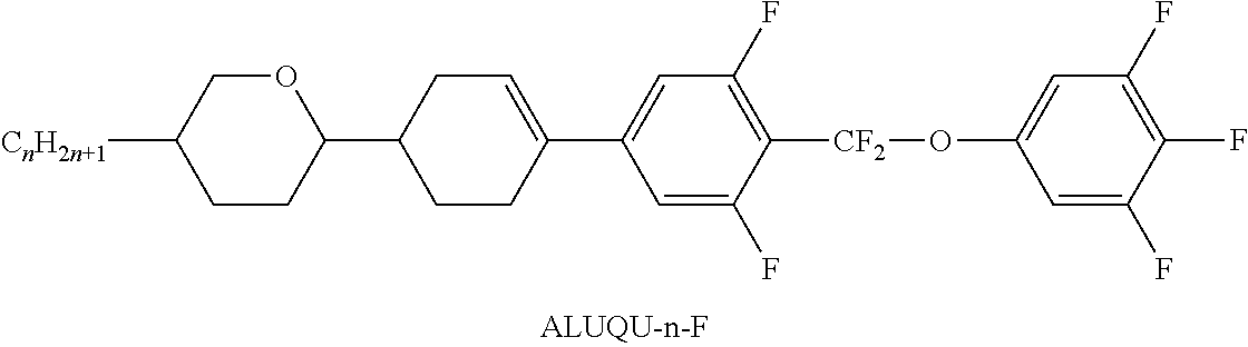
C1CC(C2=CC(F)=C([CF2]OC3=CC(F)=C(F)C(F)=C3)C(F)=C2)=CCC1C1CCC([CnH2n+1])CO1
